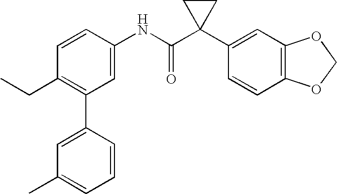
C1=CC(NC(C2(C3=CC4=C(C=C3)OCO4)CC2)=O)=CC(C2=CC(C)=CC=C2)=C1CC
